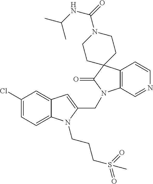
C1(Cl)=CC=C2C(=C1)C=C(CN1C3=C(C=CN=C3)C3(C1=O)CCN(C(=O)NC(C)C)CC3)N2CCCS(C)(=O)=O
